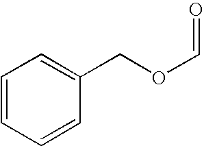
C1=CC=CC(COC=O)=C1
